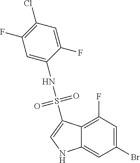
C12=C(F)C=C(Br)C=C1NC=C2S(NC1=CC(F)=C(Cl)C=C1F)(=O)=O
